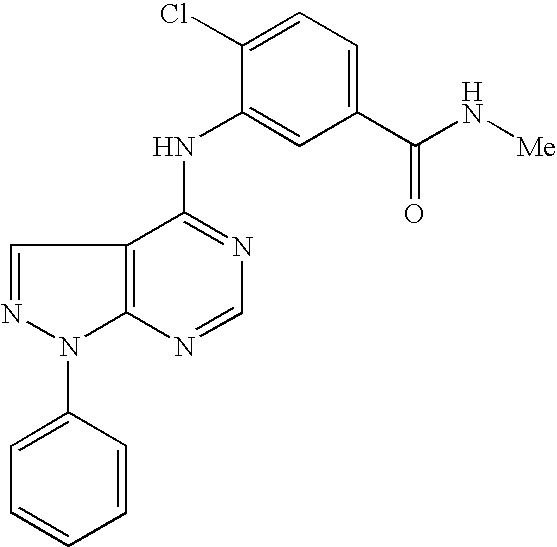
C12=C(C(NC3=CC(C(N[Me])=O)=CC=C3Cl)=NC=N1)C=NN2C1=CC=CC=C1
